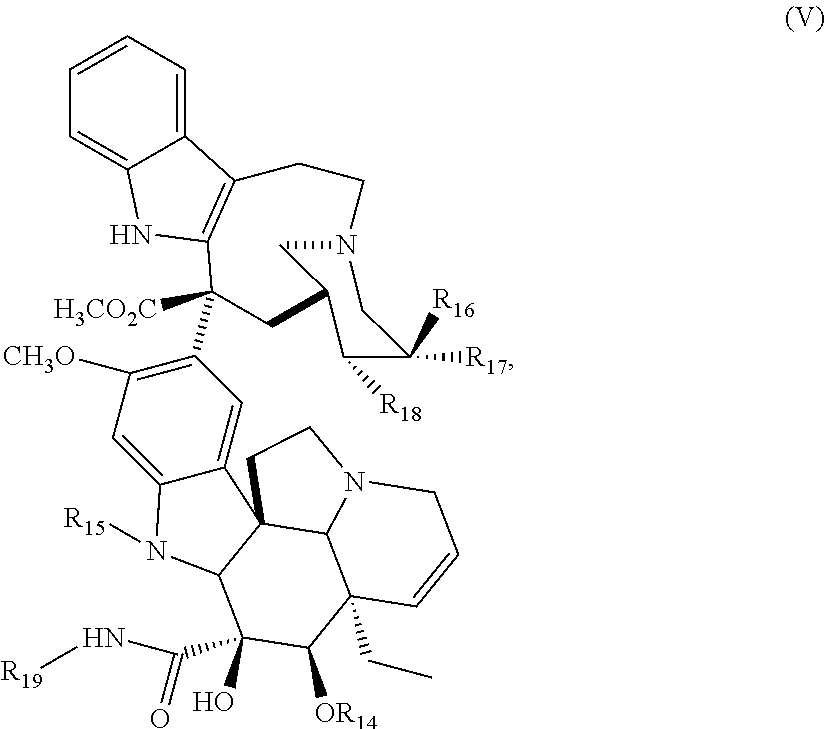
C12=CC=CC=C1NC1=C2CCN2CC(C([R18])C([R17])([R16])C2)CC1([H3CO2C])C1=C([CH3O])C=C2C(=C1)C13C(N2[R15])C(O)(C(N[R19])=O)C([OR14])C2(CC)C1N(CC=C2)CC3
